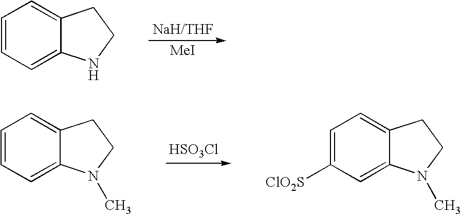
[MeI].C1=CC=C2C(=C1)CCN2.[HSO3Cl].C1=CC=C2C(=C1)CCN2C.C1=C([ClO2S])C=C2C(=C1)CCN2C
